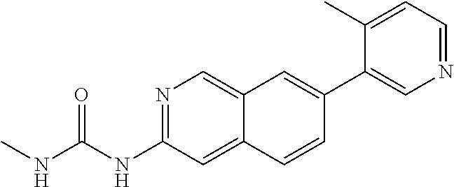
N1=C(NC(NC)=O)C=C2C(=C1)C=C(C1=CN=CC=C1C)C=C2
